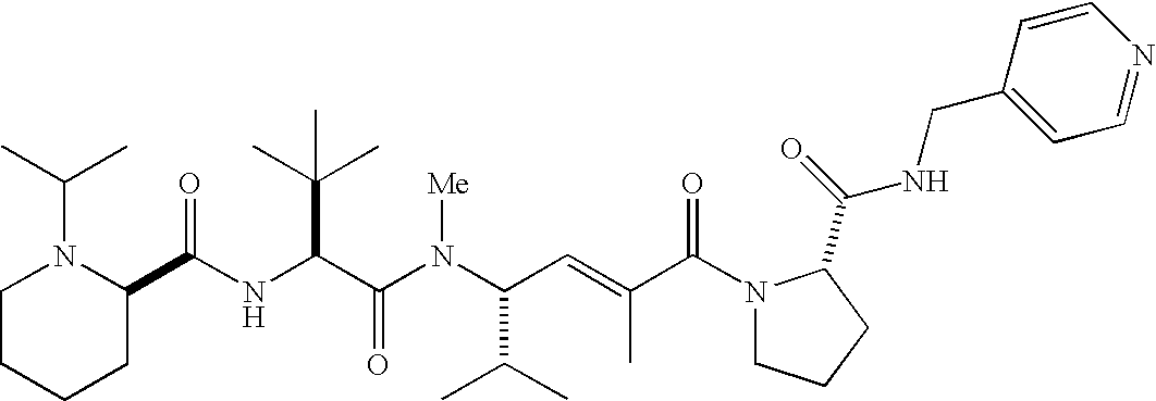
N(C(C(N(C(C(C)C)C=C(C)C(N1CCCC1C(=O)NCC1=CC=NC=C1)=O)[Me])=O)C(C)(C)C)C(C1N(C(C)C)CCCC1)=O
